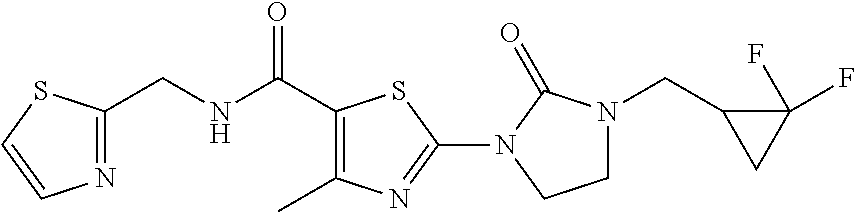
N(C(C1=C(C)N=C(N2C(=O)N(CC3CC3(F)F)CC2)S1)=O)CC1=NC=CS1
